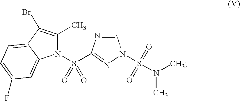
N1(S(=O)(=O)C2=NN(S(N(C)C)(=O)=O)C=N2)C(C)=C(Br)C2=CC=C(F)C=C12
